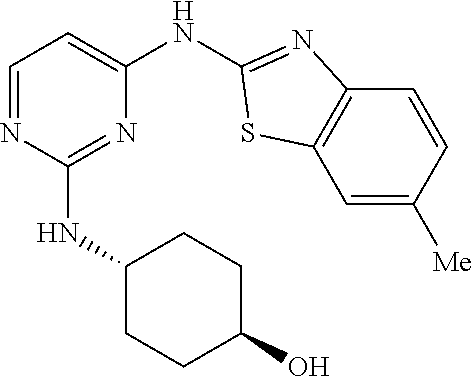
C1=NC(NC2CCC(O)CC2)=NC(NC2=NC3=C(C=C([Me])C=C3)S2)=C1
